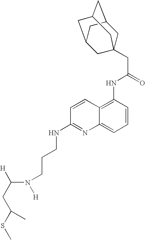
C([H])(N([H])CCCNC1=NC2=CC=CC(NC(CC34CC5CC(CC(C3)C5)C4)=O)=C2C=C1)CC(SC)C
